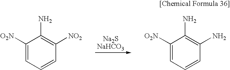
C1([O2N])=CC=CC([NO2])=C1N.C1([O2N])=CC=CC(N)=C1N
